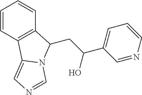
C1=CC2=C(C=C1)C(CC(O)C1=CC=CN=C1)N1C2=CN=C1
